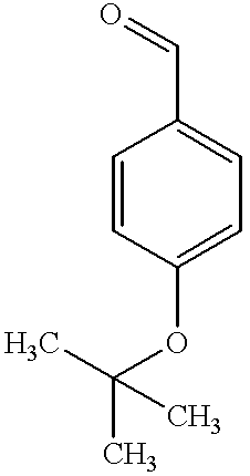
C1=CC(OC(C)(C)C)=CC=C1C=O
